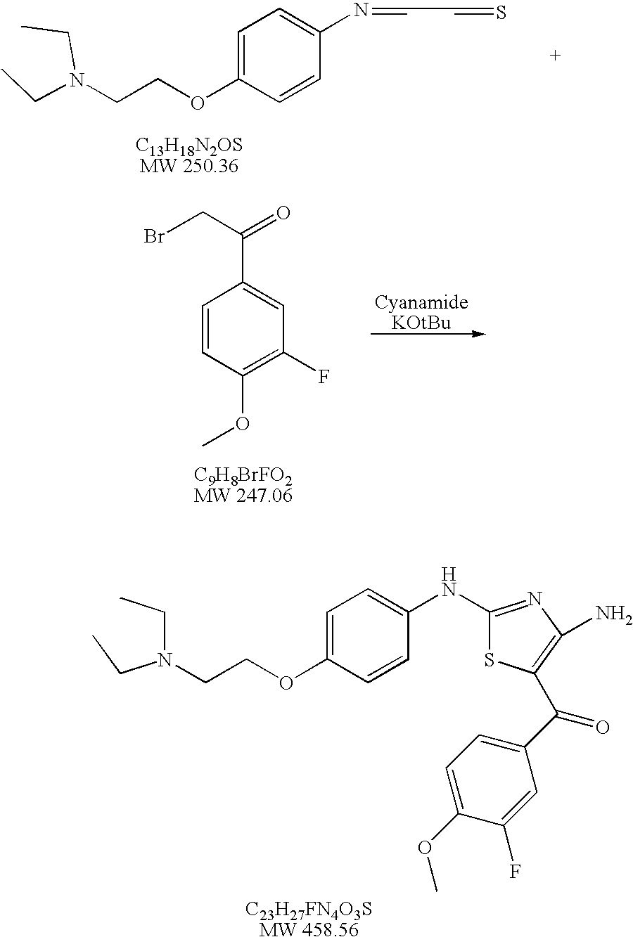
C1=CC(OC)=C(F)C=C1C(=O)CBr.C1(NC2=CC=C(OCCN(CC)CC)C=C2)=NC(N)=C(C(C2=CC=C(OC)C(F)=C2)=O)S1.C(C)N(CC)CCOC1=CC=C(N=CC=S)C=C1
